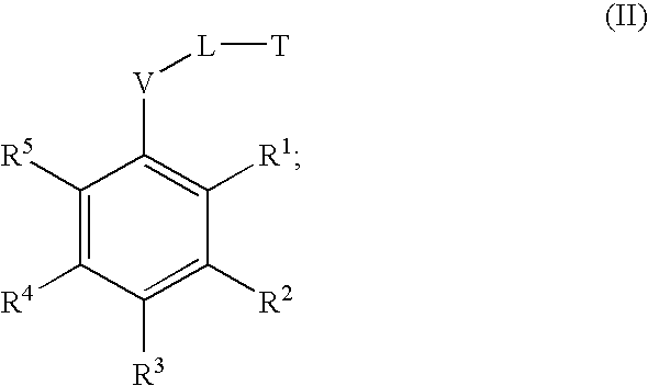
C1([R5])=C([R4])C([R3])=C([R2])C([R1])=C1[V][L][T]
